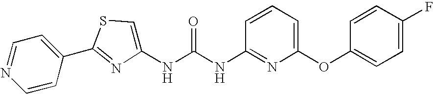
C1=CC(C2=NC(NC(NC3=NC(OC4=CC=C(F)C=C4)=CC=C3)=O)=CS2)=CC=N1
